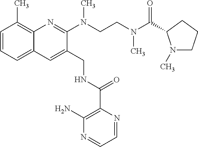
C1=CC=C2C(=C1C)N=C(N(CCN(C(=O)C1N(C)CCC1)C)C)C(CNC(C1=C(N)N=CC=N1)=O)=C2
